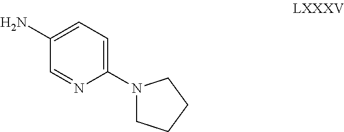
C1(N)=CC=C(N2CCCC2)N=C1
